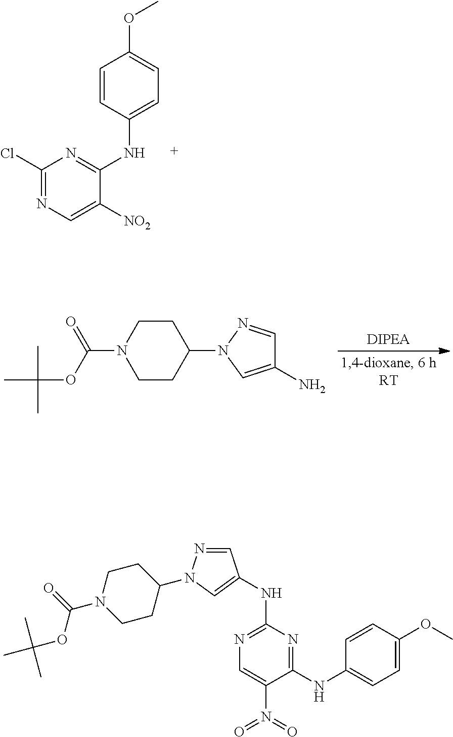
C1(Cl)=NC=C([NO2])C(NC2=CC=C(OC)C=C2)=N1.C1CC(N2C=C(N)C=N2)CCN1C(=O)OC(C)(C)C.N1=C(NC2=CN(C3CCN(C(OC(C)(C)C)=O)CC3)N=C2)N=C(NC2=CC=C(OC)C=C2)C(N(=O)=O)=C1
